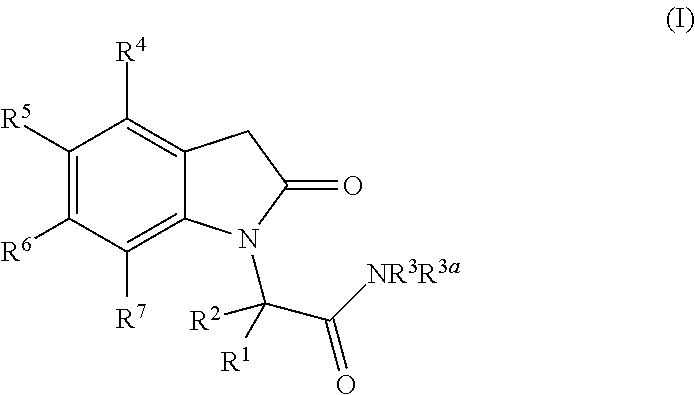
C1([R7])=C2C(=C([R4])C([R5])=C1[R6])CC(=O)N2C(C([NR3R3a])=O)([R2])[R1]
